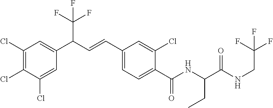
C1(Cl)=C(Cl)C(Cl)=CC(C(C=CC2=CC=C(C(NC(C(NCC(F)(F)F)=O)CC)=O)C(Cl)=C2)C(F)(F)F)=C1
